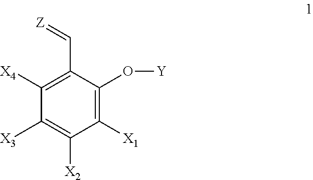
C1(C=[Z])=C([X4])C([X3])=C([X2])C([X1])=C1O[Y]
